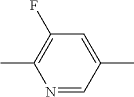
N1=CC(C)=CC(F)=C1C
